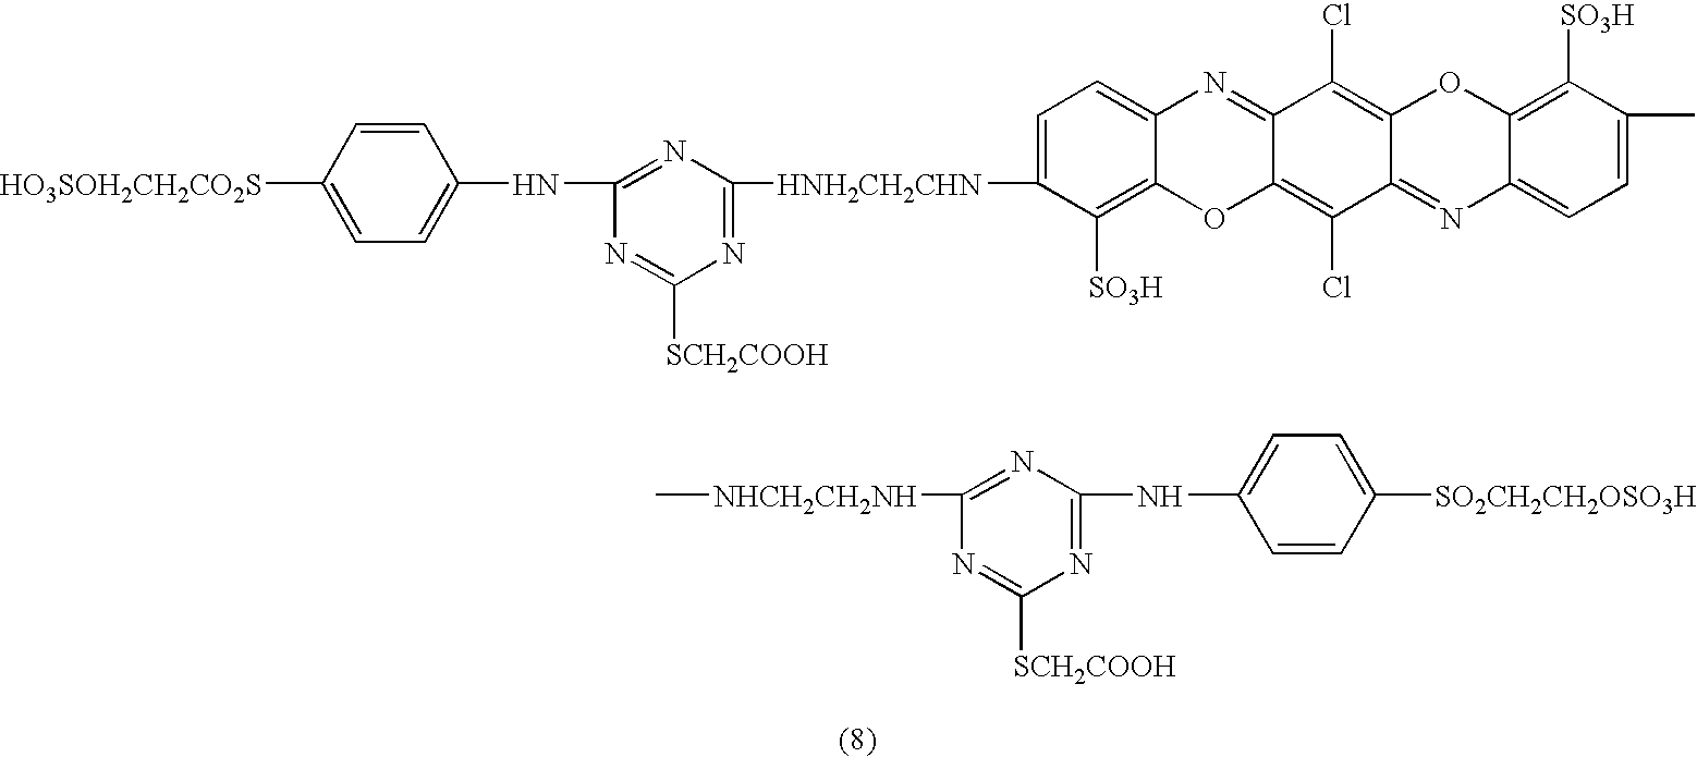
C1=C([HNH2CH2CHN]C2=NC([SCH2COOH])=NC(NC3=CC=C([HO3SOH2CH2CO2S])C=C3)=N2)C([SO3H])=C2C(=C1)N=C1C(=C(Cl)C3=NC4=CC=C(C)C([SO3H])=C4OC3=C1Cl)O2.[NHCH2CH2NH](C1=NC(NC2=CC=C([SO2CH2CH2OSO3H])C=C2)=NC([SCH2COOH])=N1)C
